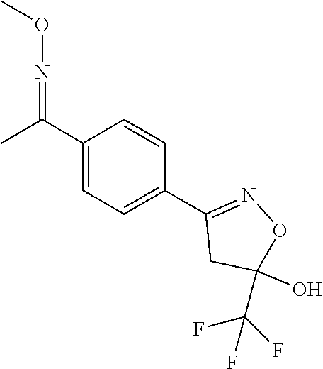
N(=C(C1=CC=C(C2=NOC(C(F)(F)F)(O)C2)C=C1)C)OC
